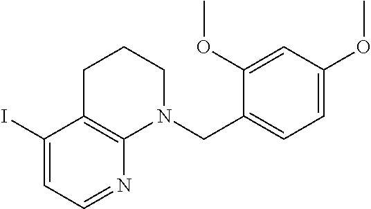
C1(I)=CC=NC2=C1CCCN2CC1=CC=C(OC)C=C1OC
